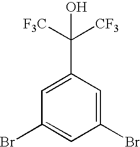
C1(Br)=CC(C([F3C])(O)[CF3])=CC(Br)=C1
